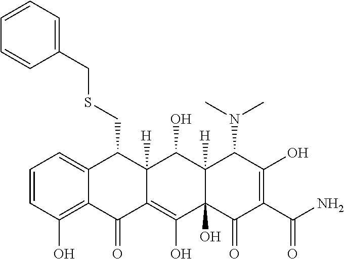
C1=CC(O)=C2C(=C1)C(CSCC1=CC=CC=C1)C1([H])C(=C(O)C3(O)C([H])(C1O)C(N(C)C)C(O)=C(C(N)=O)C3=O)C2=O
